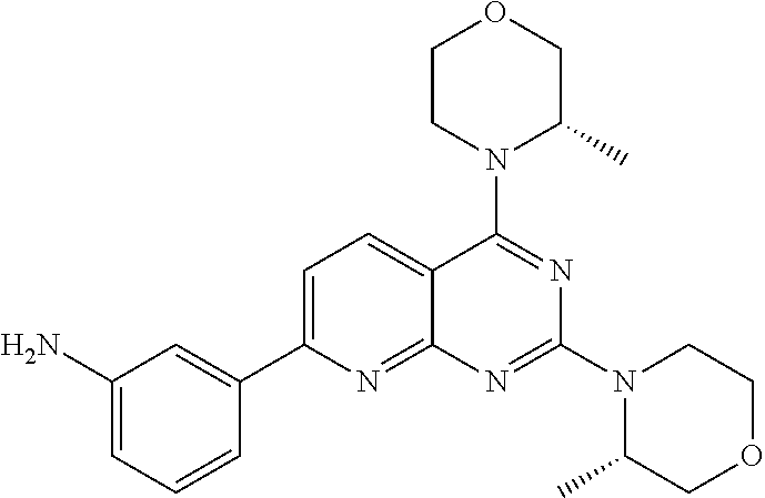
C1=C(C2=CC(N)=CC=C2)N=C2C(=C1)C(N1C(C)COCC1)=NC(N1C(C)COCC1)=N2
